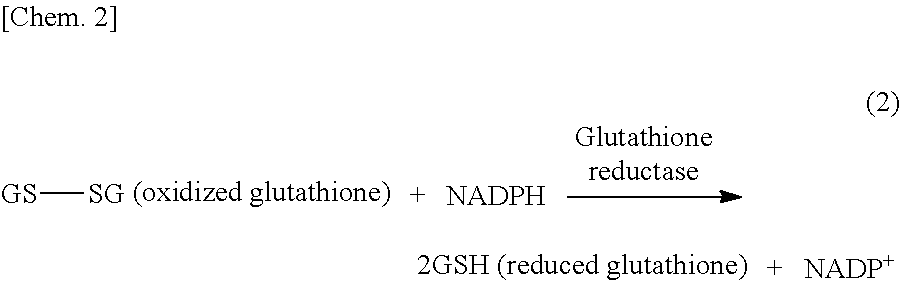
[GS][SG]
